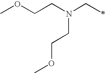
O(CCN(CC)CCOC)C
